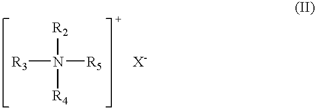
[R3]N([R5])([R2])[R4].[X-]
